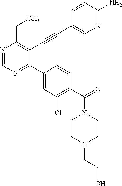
N1=CN=C(C2=CC(Cl)=C(C(=O)N3CCN(CCO)CC3)C=C2)C(C#CC2=CN=C(N)C=C2)=C1CC
